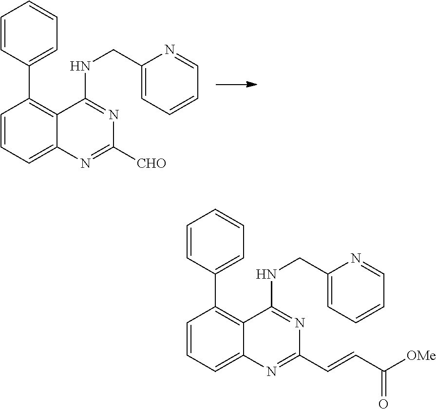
C1=CC=C2C(=C1C1=CC=CC=C1)C(NCC1=CC=CC=N1)=NC([CHO])=N2.C1=CC=C2C(=C1C1=CC=CC=C1)C(NCC1=CC=CC=N1)=NC(C=CC(=O)[OMe])=N2
